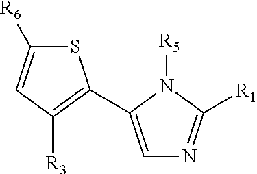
C1=C(C2=C([R3])C=C([R6])S2)N([R5])C([R1])=N1
